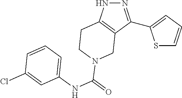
S1C=CC=C1C1=NNC2=C1CN(C(NC1=CC=CC(Cl)=C1)=O)CC2
